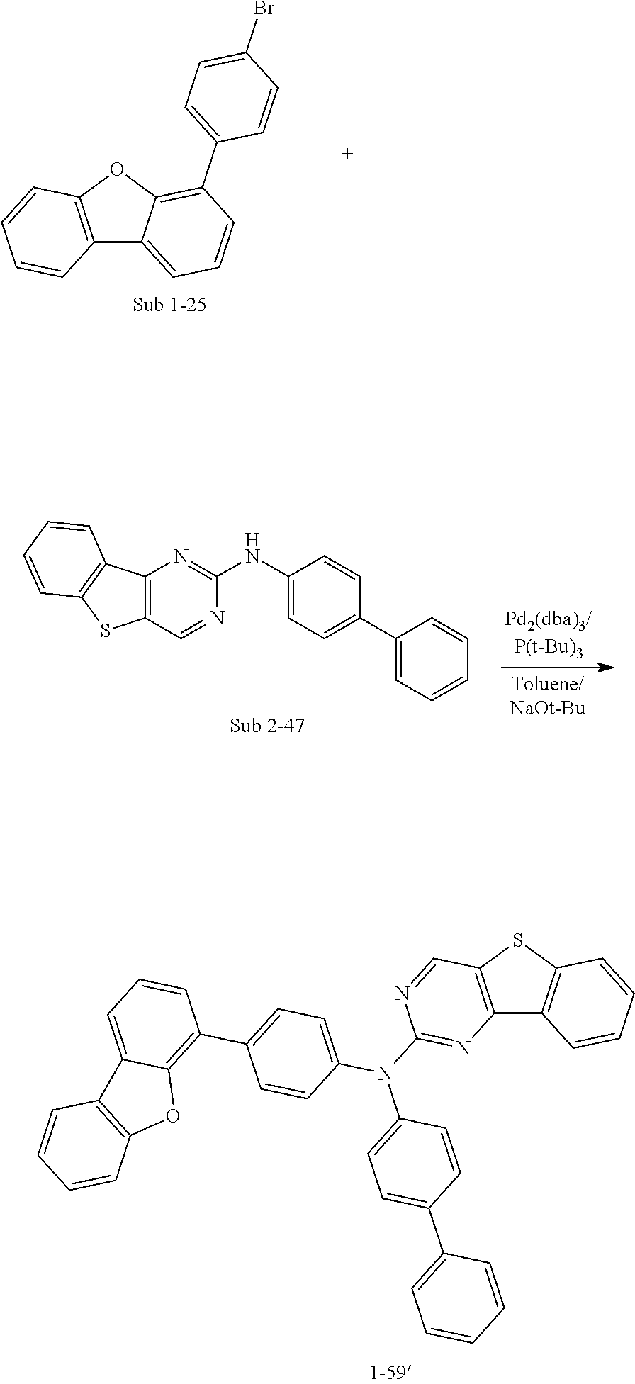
C12=C(OC3=C(C4=CC=C(Br)C=C4)C=CC=C13)C=CC=C2.C12=C(N=C(NC3=CC=C(C4=CC=CC=C4)C=C3)N=C1)C1=C(S2)C=CC=C1.C12=C(SC3=C1C=CC=C3)C=NC(N(C1=CC=C(C3=C4C(=CC=C3)C3=C(O4)C=CC=C3)C=C1)C1=CC=C(C3=CC=CC=C3)C=C1)=N2
